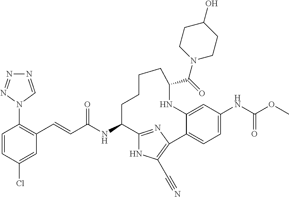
C(C(NC1C2=NC(=C(C#N)N2)C2=CC=C(NC(OC)=O)C=C2NC(C(=O)N2CCC(O)CC2)CCCC1)=O)=CC1=C(N2C=NN=N2)C=CC(Cl)=C1
